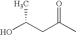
OC(CC(C)=O)C
